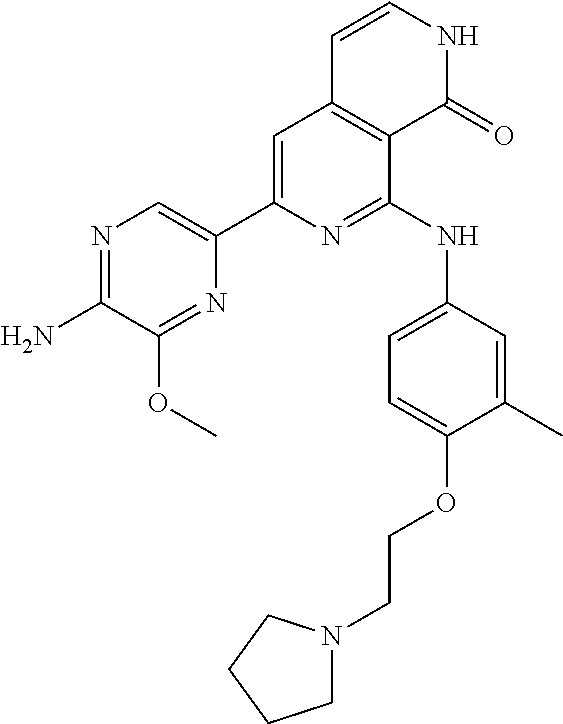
N1=C(N)C(OC)=NC(C2=CC3=C(C(NC4=CC=C(OCCN5CCCC5)C(C)=C4)=N2)C(=O)NC=C3)=C1
